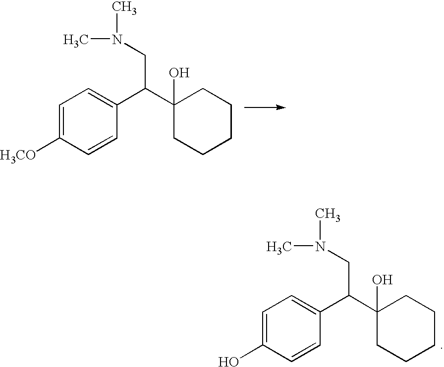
C1=C([H3CO])C=CC(C(C2(O)CCCCC2)CN(C)C)=C1.C1=C(O)C=CC(C(C2(O)CCCCC2)CN(C)C)=C1
